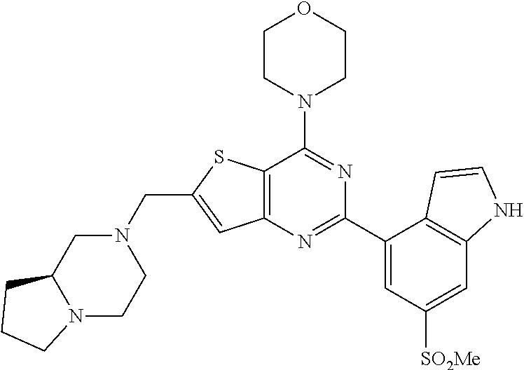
C12=C(N=C(C3=CC([SO2Me])=CC4=C3C=CN4)N=C1N1CCOCC1)C=C(CN1CC3N(CC1)CCC3)S2
